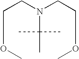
C(OC)CN(CCOC)C(C)(C)C
